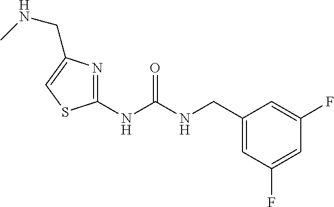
C1(NC(NCC2=CC(F)=CC(F)=C2)=O)=NC(CNC)=CS1
